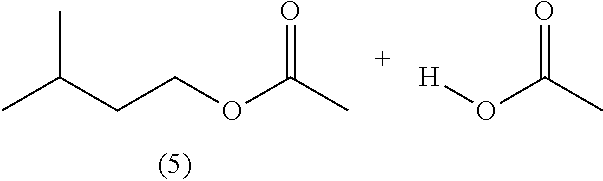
[H]OC(C)=O.CC(CCOC(C)=O)C
